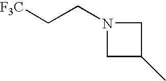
C1N(CC[F3C])CC1C
